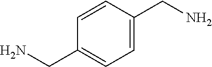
C1=CC(CN)=CC=C1CN
